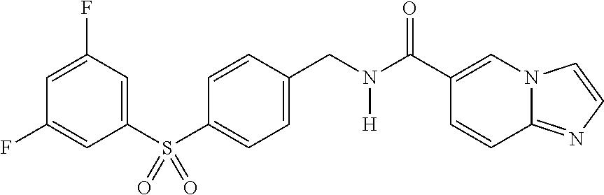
C1(F)=CC(S(C2=CC=C(CN(C(C3=CN4C(=NC=C4)C=C3)=O)[H])C=C2)(=O)=O)=CC(F)=C1
